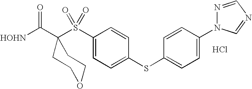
[HOHN]C(C1(S(C2=CC=C(SC3=CC=C(N4N=CN=C4)C=C3)C=C2)(=O)=O)CCOCC1)=O.Cl
